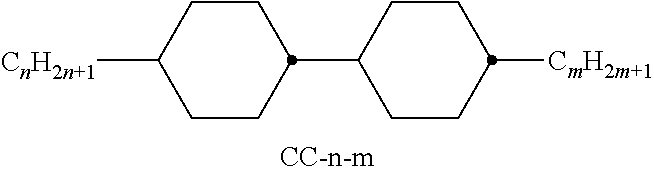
[CnH2n+1]C1CCC(C2CCC([CmH2m+1])CC2)CC1
